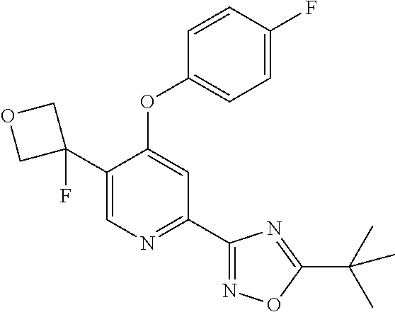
C1(C2(F)COC2)=CN=C(C2=NOC(C(C)(C)C)=N2)C=C1OC1=CC=C(F)C=C1
